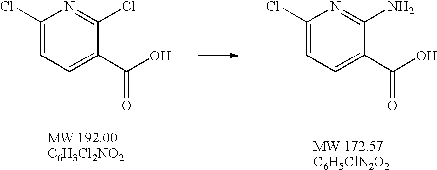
C1(Cl)=CC=C(C(O)=O)C(N)=N1.C1(Cl)=CC=C(C(O)=O)C(Cl)=N1
